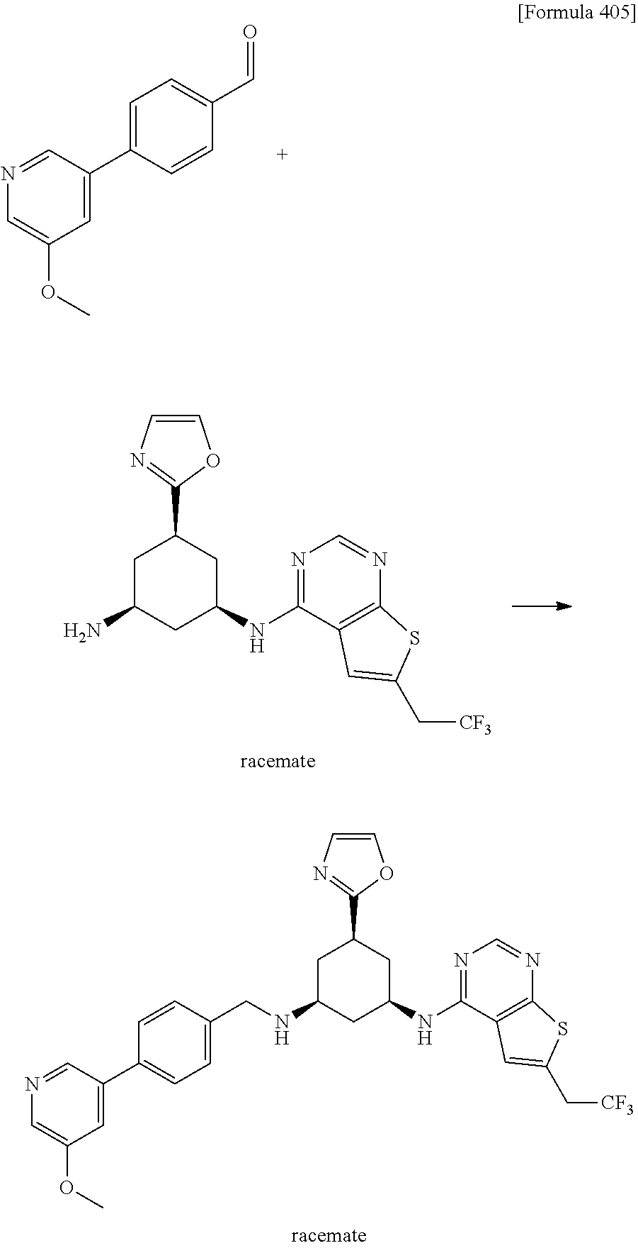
N1=CC(C2=CC=C(C=O)C=C2)=CC(OC)=C1.C1=CN=C(C2CC(NCC3=CC=C(C4=CC(OC)=CN=C4)C=C3)CC(NC3=NC=NC4=C3C=C(C[CF3])S4)C2)O1.C1=CN=C(C2CC(N)CC(NC3=NC=NC4=C3C=C(C[CF3])S4)C2)O1
